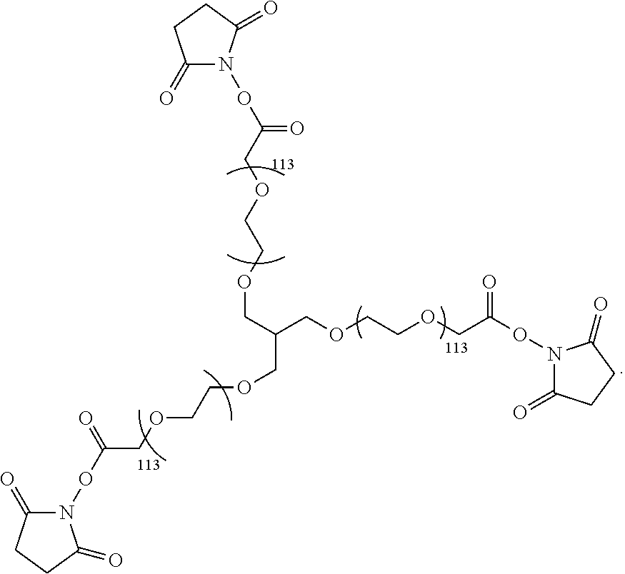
C(C(COCCOCC(ON1C(=O)CCC1=O)=O)COCCOCC(ON1C(=O)CCC1=O)=O)OCCOCC(ON1C(=O)CCC1=O)=O
